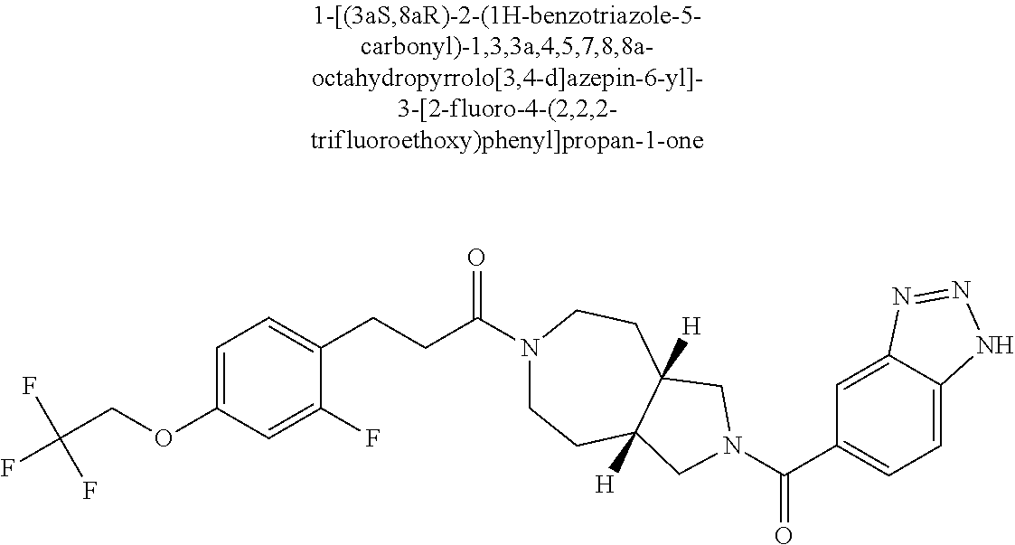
C1(CCC(=O)N2CCC3([H])C([H])(CC2)CN(C(=O)C2=CC=C4C(=C2)N=NN4)C3)=CC=C(OCC(F)(F)F)C=C1F
